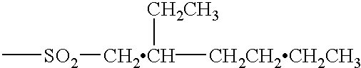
C[SO2][CH2CH]([CH2CH2CH2CH3])[CH2CH3]
